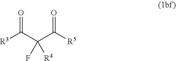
C(C([R5])=O)(C([R3])=O)(F)[R4]
